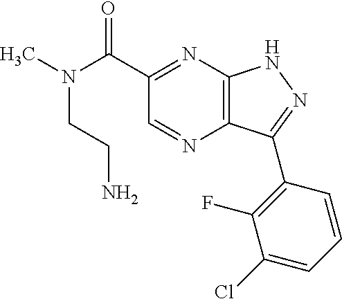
CN(C(C1=NC2=C(N=C1)C(C1=C(F)C(Cl)=CC=C1)=NN2)=O)CCN
